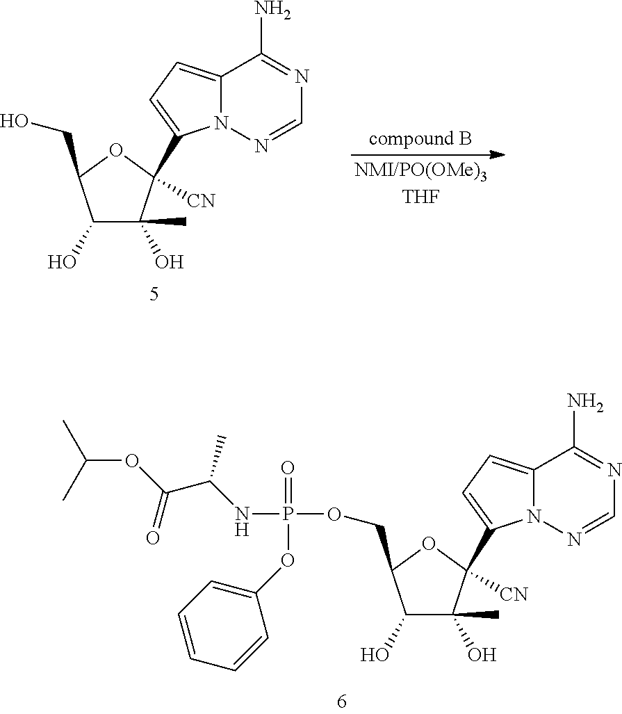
C1(O)C(C)(O)C([CN])(C2=CC=C3N2N=CN=C3N)OC1COP(OC1=CC=CC=C1)(=O)NC(C(OC(C)C)=O)C.C1(O)C(C)(O)C([CN])(C2=CC=C3N2N=CN=C3N)OC1CO
